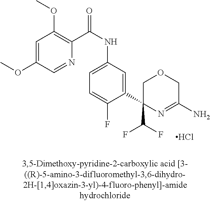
C1=C(OC)C=NC(C(NC2=CC=C(F)C(C3(C(F)F)N=C(N)COC3)=C2)=O)=C1OC.Cl
